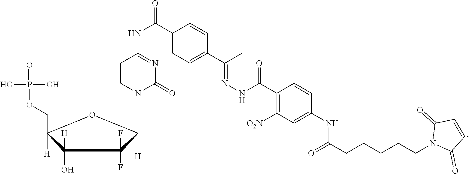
C1(O)([H])(C)C([H])(COP(=O)(O)O)OC([H])(CN2C=CC(NC(C3=CC=C(C(=NNC(=O)C4=C([O2N])C=C(NC(=O)CCCCCN5C(=O)C=CC5=O)C=C4)C)C=C3)=O)=NC2=O)C1(F)F
